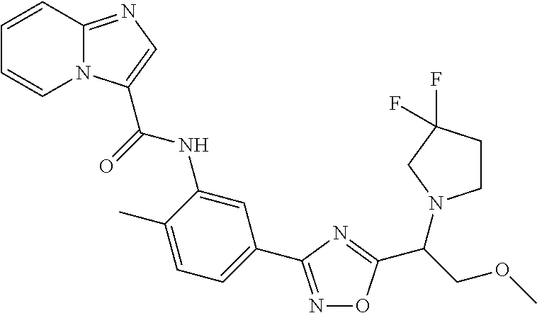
N1=C(C2=CC=C(C)C(NC(=O)C3=CN=C4N3C=CC=C4)=C2)N=C(C(COC)N2CCC(F)(F)C2)O1
